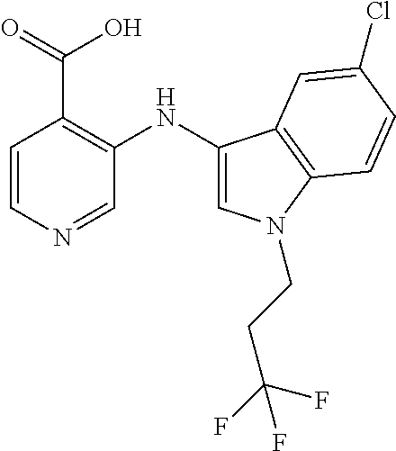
C1=CN=CC(NC2=CN(CCC(F)(F)F)C3=C2C=C(Cl)C=C3)=C1C(=O)O
